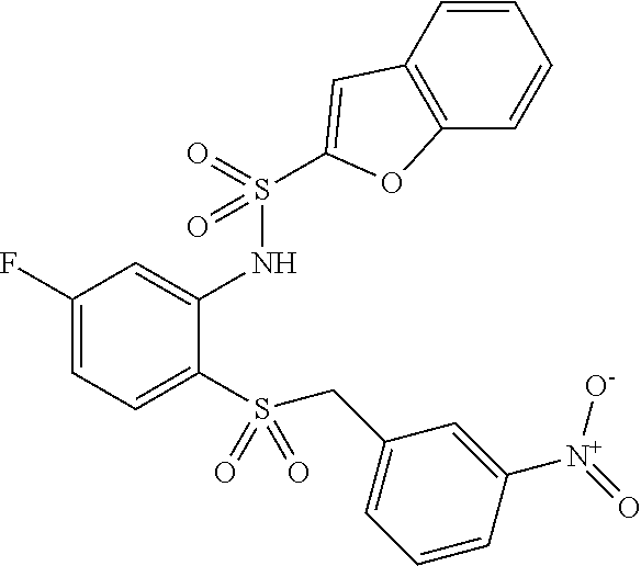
C1(F)=CC=C(S(CC2=CC=CC([N+](=O)[O-])=C2)(=O)=O)C(NS(=O)(=O)C2=CC3=C(C=CC=C3)O2)=C1
